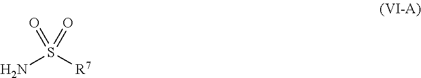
NS([R7])(=O)=O
